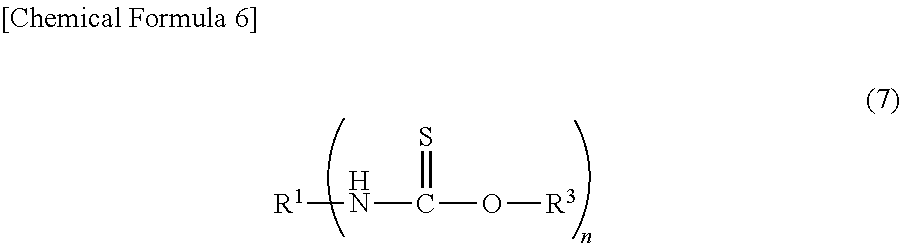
[R1]NC(O[R3])=S
